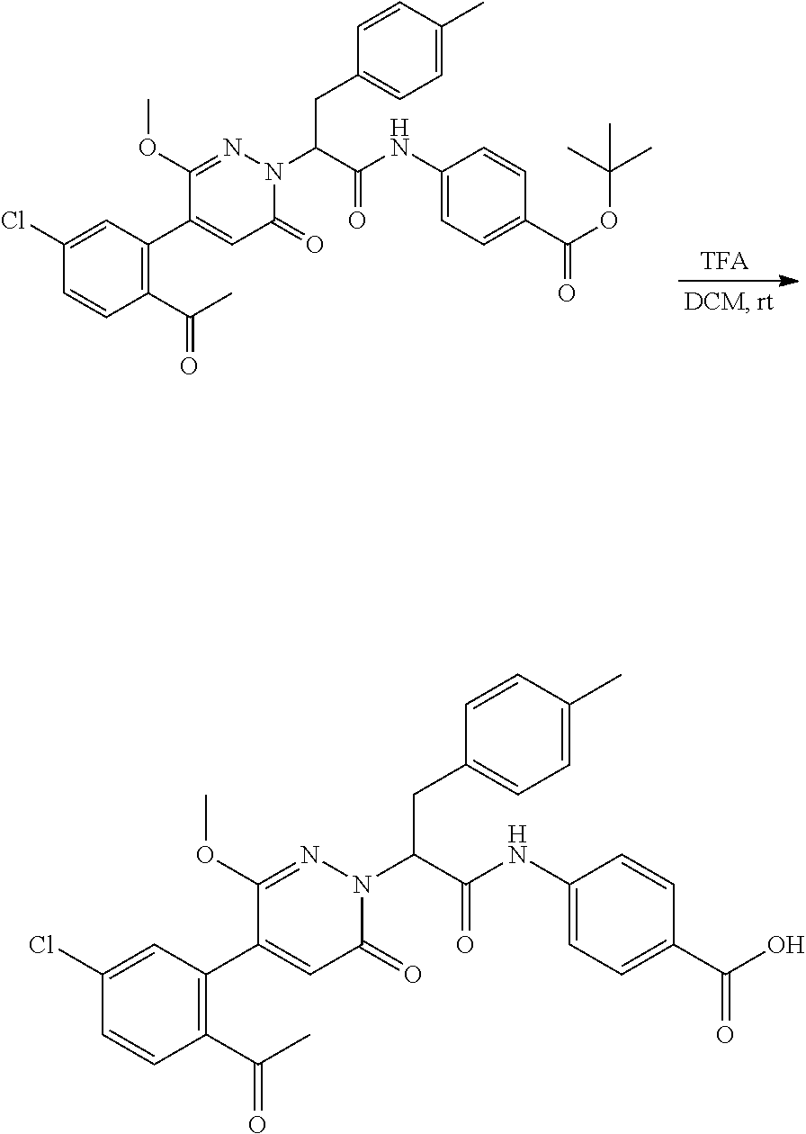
COC1=NN(C(C(NC2=CC=C(C(OC(C)(C)C)=O)C=C2)=O)CC2=CC=C(C)C=C2)C(=O)C=C1C1=C(C(C)=O)C=CC(Cl)=C1.COC1=NN(C(C(NC2=CC=C(C(O)=O)C=C2)=O)CC2=CC=C(C)C=C2)C(=O)C=C1C1=C(C(C)=O)C=CC(Cl)=C1
